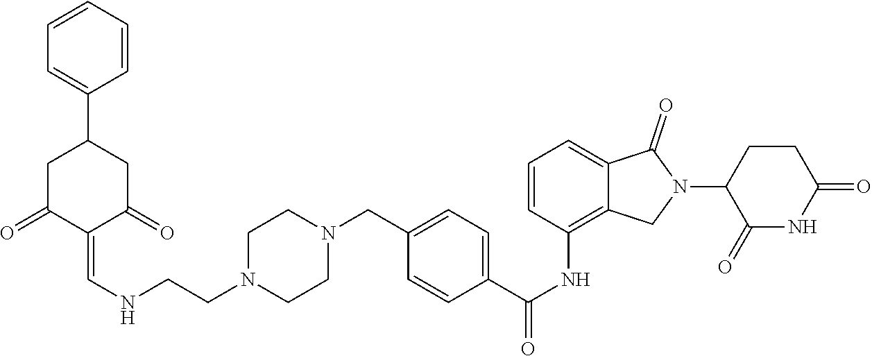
C(NC1=C2C(=CC=C1)C(=O)N(C1C(=O)NC(=O)CC1)C2)(=O)C1=CC=C(CN2CCN(CCNC=C3C(=O)CC(C4=CC=CC=C4)CC3=O)CC2)C=C1
